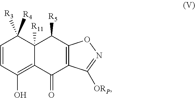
C1=CC([R4])([R3])C2([R11])C(=C1O)C(=O)C1=C(C2[R5])ON=C1[ORP]
